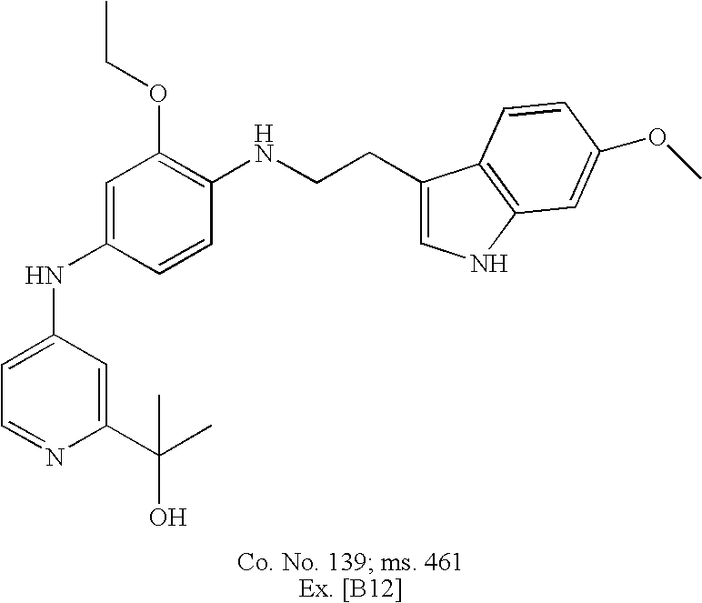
C1=C(NC2=CC(OCC)=C(NCCC3=CNC4=C3C=CC(OC)=C4)C=C2)C=C(C(O)(C)C)N=C1
